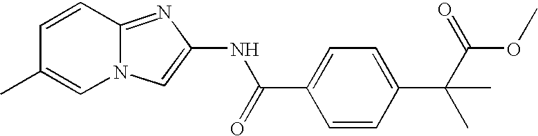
C1=CC2=NC(NC(=O)C3=CC=C(C(C)(C(=O)OC)C)C=C3)=CN2C=C1C
